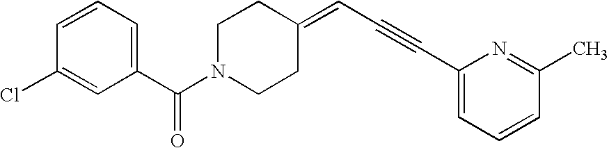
C1=CC=C(C(N2CCC(=CC#CC3=CC=CC(C)=N3)CC2)=O)C=C1Cl
